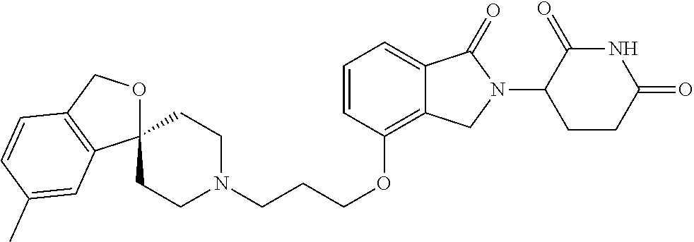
C(COC1=C2C(=CC=C1)C(=O)N(C1C(=O)NC(=O)CC1)C2)CN1CCC2(CC1)OCC1=C2C=C(C)C=C1
